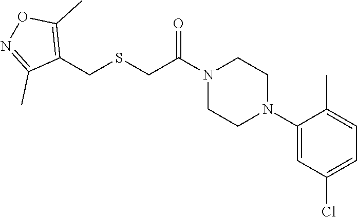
N1(C(CSCC2=C(C)ON=C2C)=O)CCN(C2=CC(Cl)=CC=C2C)CC1
